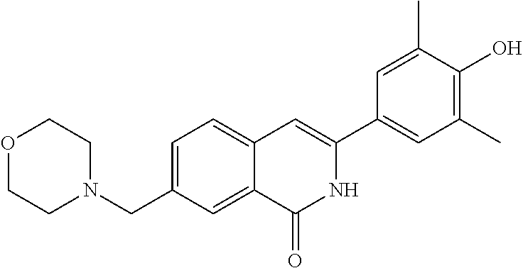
C1=C(CN2CCOCC2)C=C2C(=C1)C=C(C1=CC(C)=C(O)C(C)=C1)NC2=O
